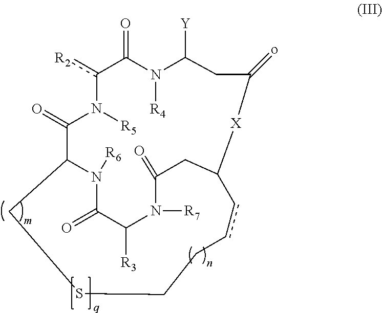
C1(=O)C([R3])N([R7])C(=O)CC2[X]C(=o)CC([Y])N([R4])C(=O)c([R2])N([R5])C(=O)C(N1[R6])CSCCcc2
